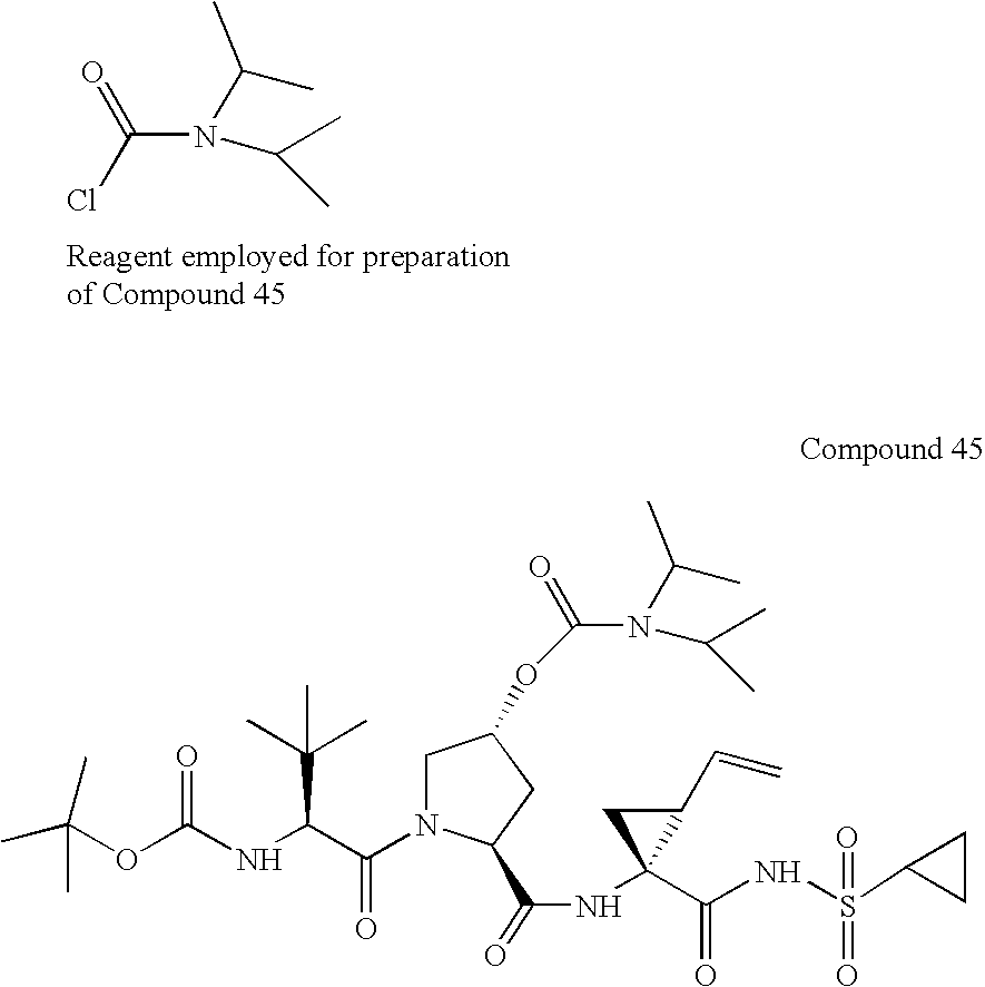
C(N(C(C)C)C(C)C)(Cl)=O.CC(OC(NC(C(N1CC(OC(=O)N(C(C)C)C(C)C)CC1C(=O)NC1(C(=O)NS(=O)(C2CC2)=O)C(C=C)C1)=O)C(C)(C)C)=O)(C)C
